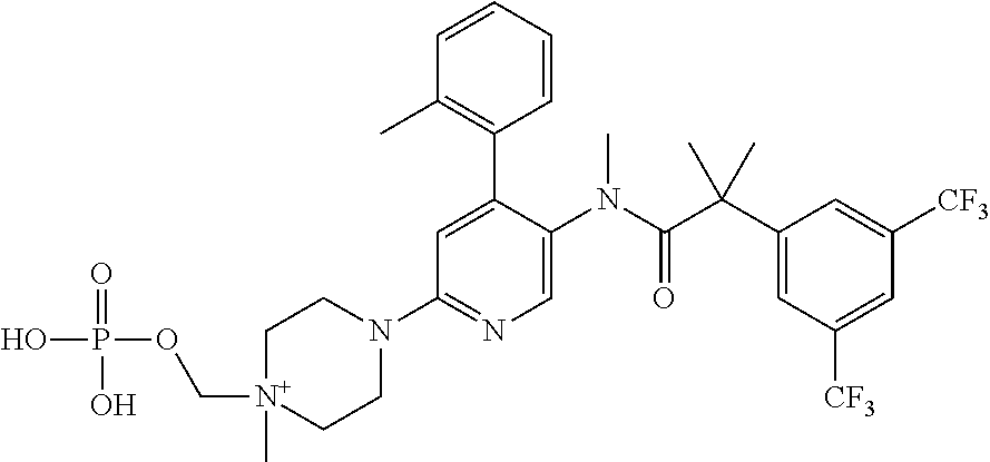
C1=C(C2=C(C)C=CC=C2)C(N(C(C(C2=CC([CF3])=CC([CF3])=C2)(C)C)=O)C)=CN=C1N1CC[N+](C)(COP(O)(=O)O)CC1
